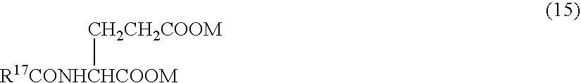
[CH2CH2COOM][R17CONHCHCOOM]
